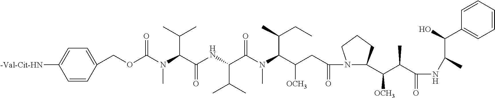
C1=CC(COC(N(C(C(NC(C(N(C(C(CC(N2C(C([OCH3])C(C(NC(C(O)C3=CC=CC=C3)C)=O)C)CCC2)=O)[OCH3])C(C)CC)C)=O)C(C)C)=O)C(C)C)C)=O)=CC=C1[-Val-Cit-HN]
